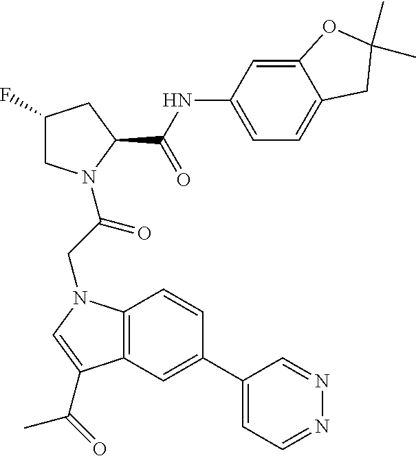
C1(F)CN(C(CN2C3=C(C=C(C4=CC=NN=C4)C=C3)C(C(C)=O)=C2)=O)C(C(NC2=CC=C3C(=C2)OC(C)(C)C3)=O)C1
